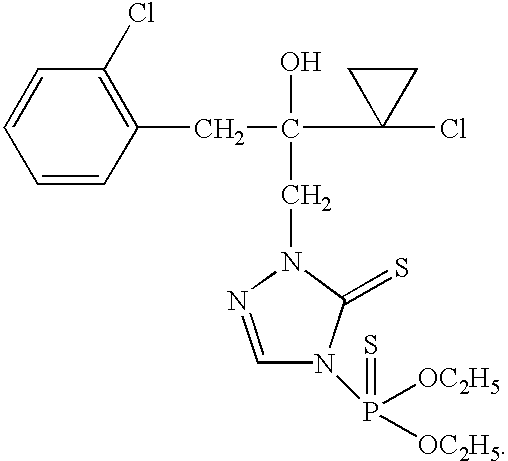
C1=CC=CC(CC(O)(CN2N=CN(P(=S)([OC2H5])[OC2H5])C2=S)C2(Cl)CC2)=C1Cl
